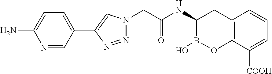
C12=C(C([COOH])=CC=C1)OB(O)C(NC(=O)CN1N=NC(C3=CC=C(N)N=C3)=C1)C2
